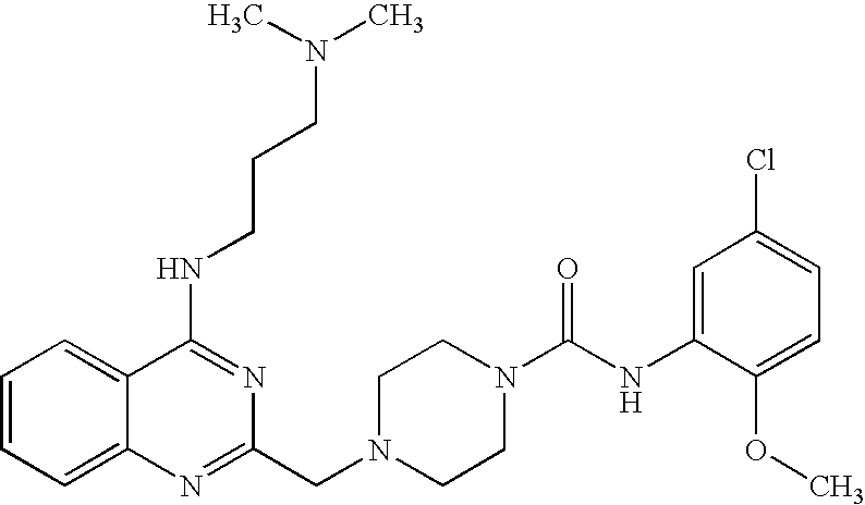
C1=CC=C2C(=C1)C(NCCCN(C)C)=NC(CN1CCN(C(NC3=CC(Cl)=CC=C3OC)=O)CC1)=N2
